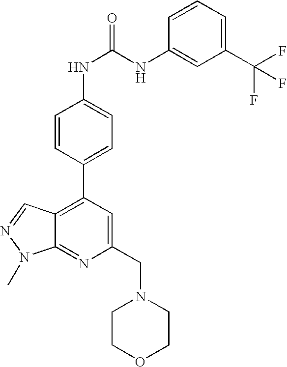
C1(CN2CCOCC2)=CC(C2=CC=C(NC(=O)NC3=CC(C(F)(F)F)=CC=C3)C=C2)=C2C(=N1)N(C)N=C2
